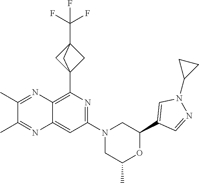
C1(C23CC(C(F)(F)F)(C2)C3)=C2C(=CC(N3CC(C)OC(C4=CN(C5CC5)N=C4)C3)=N1)N=C(C)C(C)=N2
